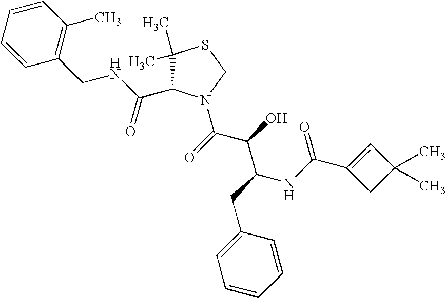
C1(C)(C)C(C(NCC2=C(C)C=CC=C2)=O)N(C(C(C(NC(C2=CC(C)(C)C2)=O)CC2=CC=CC=C2)O)=O)CS1
